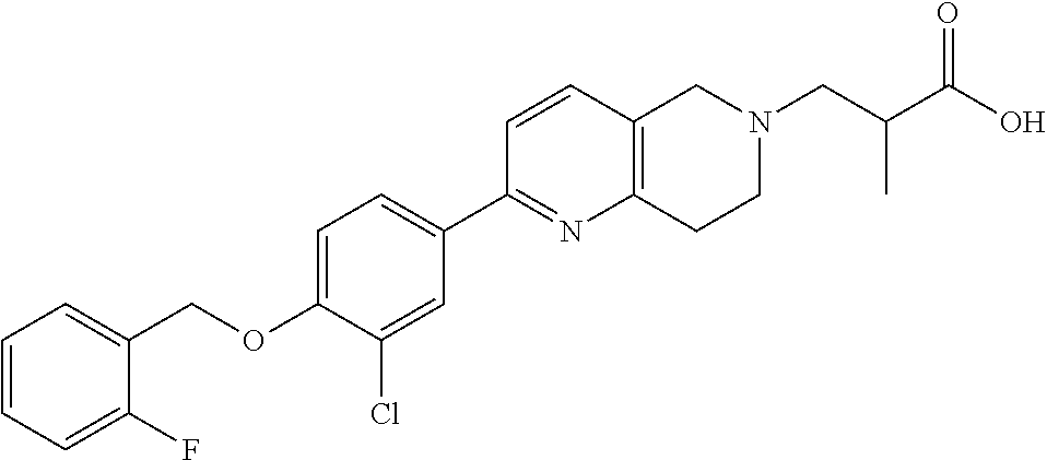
C1=CC=C(F)C(COC2=CC=C(C3=NC4=C(C=C3)CN(CC(C(O)=O)C)CC4)C=C2Cl)=C1
